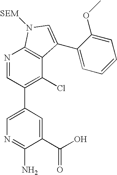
N1=CC(C2=CN=C(N)C(C(O)=O)=C2)=C(Cl)C2=C1N([SEM])C=C2C1=CC=CC=C1OC
